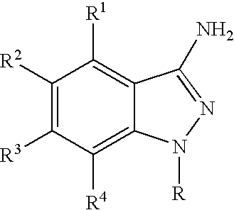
C1([R2])=C([R3])C([R4])=C2C(=C1[R1])C(N)=NN2[R]
